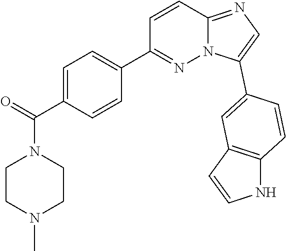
C1=C(C(=O)N2CCN(C)CC2)C=CC(C2=NN3C(=NC=C3C3=CC4=C(NC=C4)C=C3)C=C2)=C1
